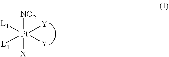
[Pt]([NO2])([X])([L1])([L1])([Y])[Y]
